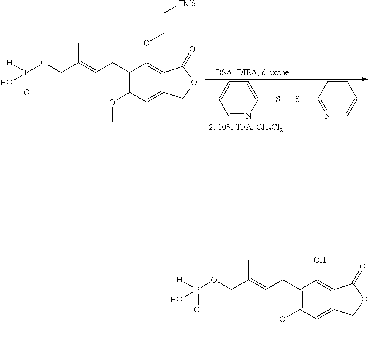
C1(CC=C(COP([H])(=O)O)C)=C(OC)C(C)=C2C(=C1O)C(=O)OC2.C1(CC=C(COP([H])(=O)O)C)=C(OC)C(C)=C2C(=C1OCC[TMS])C(=O)OC2.C1=NC(SSC2=NC=CC=C2)=CC=C1
